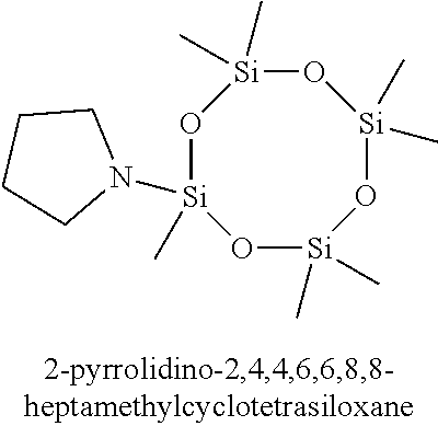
O1[Si](C)(C)O[Si](C)(N2CCCC2)O[Si](C)(C)O[Si]1(C)C
